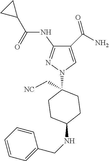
C1(C(=O)N)=CN(C2(C[NC])CCC(NCC3=CC=CC=C3)CC2)N=C1NC(C1CC1)=O
